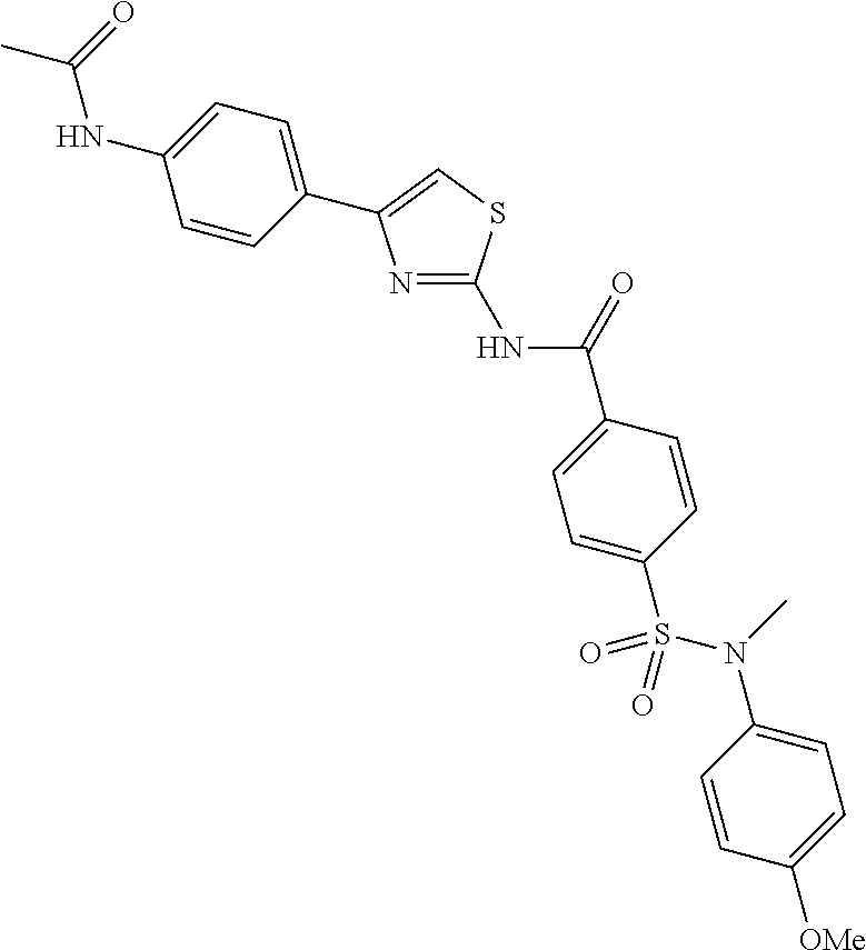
C(=O)(C1=CC=C(S(N(C2=CC=C([OMe])C=C2)C)(=O)=O)C=C1)NC1=NC(C2=CC=C(NC(=O)C)C=C2)=CS1
